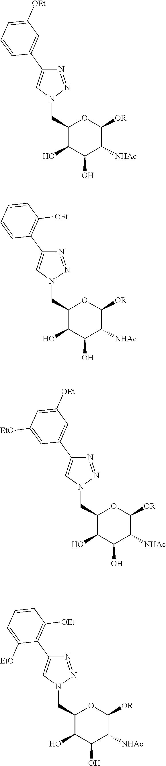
C1(CN2N=NC(C3=CC([OEt])=CC=C3)=C2)C(O)C(O)C([NHAc])C([OR])O1.C1(CN2N=NC(C3=C([OEt])C=CC=C3)=C2)C(O)C(O)C([NHAc])C([OR])O1.C1(CN2N=NC(C3=CC([OEt])=CC([EtO])=C3)=C2)C(O)C(O)C([NHAc])C([OR])O1.C1(CN2N=NC(C3=C([OEt])C=CC=C3[EtO])=C2)C(O)C(O)C([NHAc])C([OR])O1
